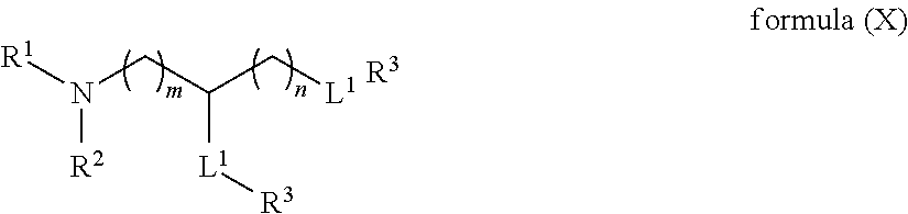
N(CC(C[L1])[L1][R3])([R1])[R2].[R3]
